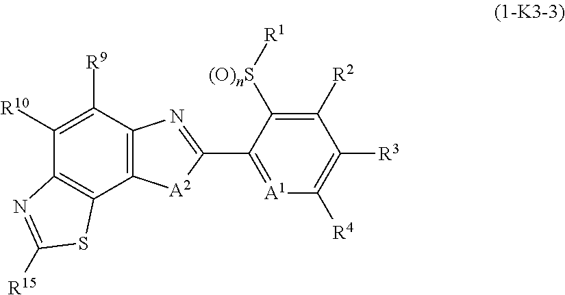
C1([R10])=C([R9])C2=C(C3=C1N=C([R15])S3)[A2]C(C1=[A1]C([R4])=C([R3])C([R2])=C1[(O)nS][R1])=N2
